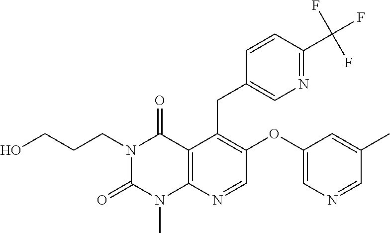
C1=CC(C(F)(F)F)=NC=C1CC1=C(OC2=CN=CC(C)=C2)C=NC2=C1C(=O)N(CCCO)C(=O)N2C
